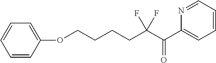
C1=CC(OCCCCC(C(=O)C2=CC=CC=N2)(F)F)=CC=C1
